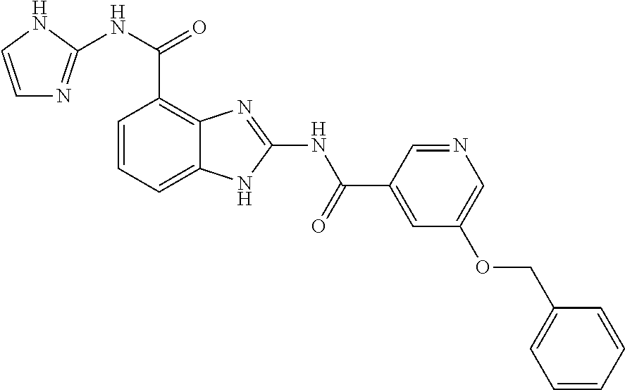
C1=CC=C2C(=C1C(NC1=NC=CN1)=O)N=C(NC(C1=CC(OCC3=CC=CC=C3)=CN=C1)=O)N2
